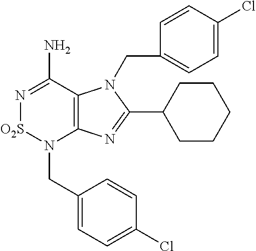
C12=C(C(N)=N[O2S]N1CC1=CC=C(Cl)C=C1)N(CC1=CC=C(Cl)C=C1)C(C1CCCCC1)=N2
